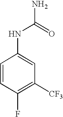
N(C(N)=O)C1=CC([CF3])=C(F)C=C1
